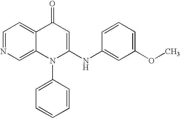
C1=NC=C2C(=C1)C(=O)C=C(NC1=CC(OC)=CC=C1)N2C1=CC=CC=C1
